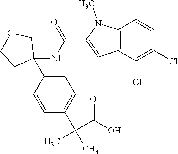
C12=C(C(Cl)=C(Cl)C=C1)C=C(C(NC1(C3=CC=C(C(C(O)=O)(C)C)C=C3)COCC1)=O)N2C
